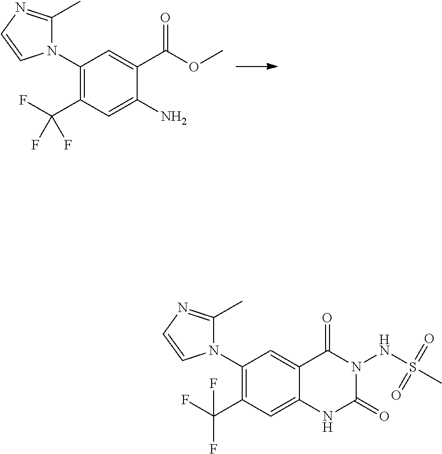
C1(N2C(C)=NC=C2)=C(C(F)(F)F)C=C(N)C(C(OC)=O)=C1.C1(N2C(C)=NC=C2)=C(C(F)(F)F)C=C2C(=C1)C(=O)N(NS(=O)(=O)C)C(=O)N2
